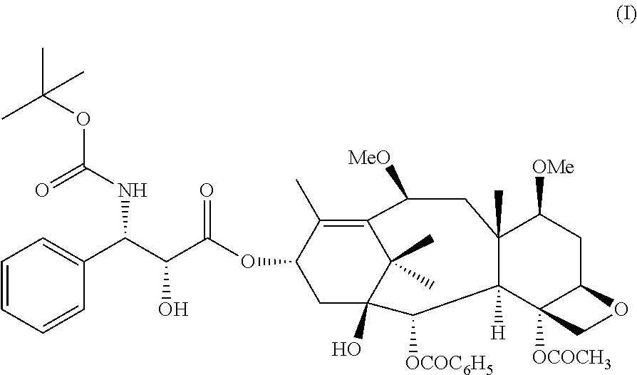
C1C2(O)C(C)(C)C(=C(C)C1OC(C(C(C1=CC=CC=C1)NC(OC(C)(C)C)=O)O)=O)C([MeO])CC1(C)C([H])(C2[OCOC6H5])C2([OCOCH3])C(CC1[OMe])OC2
